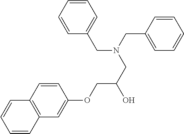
C1=CC(OCC(O)CN(CC2=CC=CC=C2)CC2=CC=CC=C2)=CC2=C1C=CC=C2
